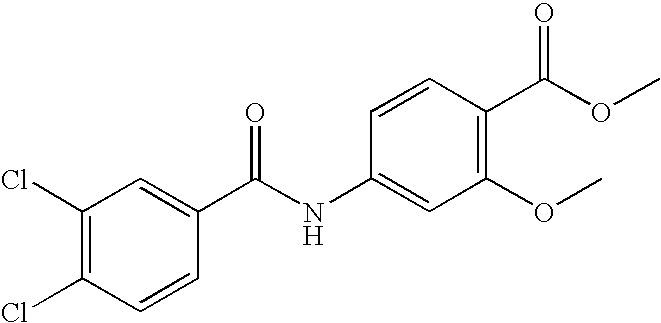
C1(Cl)=C(Cl)C=CC(C(NC2=CC(OC)=C(C(OC)=O)C=C2)=O)=C1
